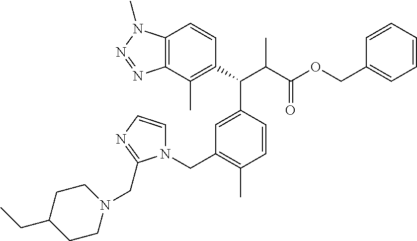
CC1=C(C(C(C(OCC2=CC=CC=C2)=O)C)C2=CC(CN3C=CN=C3CN3CCC(CC)CC3)=C(C)C=C2)C=CC2=C1N=NN2C
